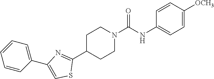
C1C(C2=NC(C3=CC=CC=C3)=CS2)CCN(C(NC2=CC=C([OCH3])C=C2)=O)C1
